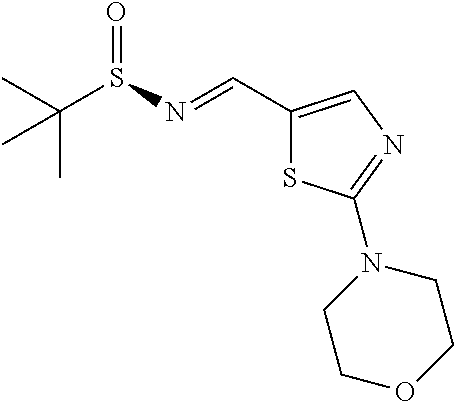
C(S(=O)N=CC1=CN=C(N2CCOCC2)S1)(C)(C)C
